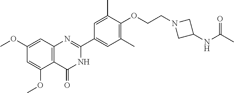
C12=C(C(=O)NC(C3=CC(C)=C(OCCN4CC(NC(C)=O)C4)C(C)=C3)=N1)C(OC)=CC(OC)=C2
